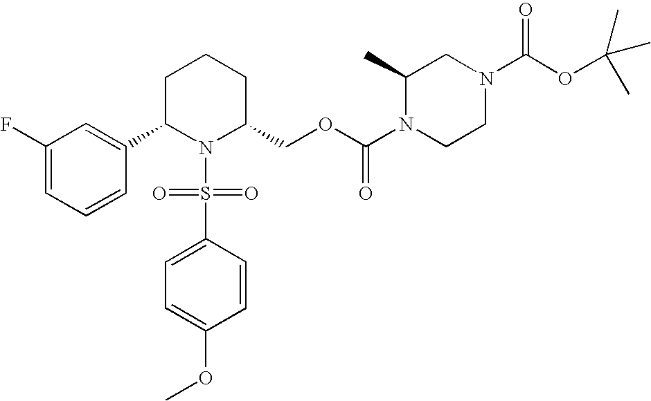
C1(F)=CC=CC(C2N(S(=O)(=O)C3=CC=C(OC)C=C3)C(COC(N3CCN(C(OC(C)(C)C)=O)CC3C)=O)CCC2)=C1
